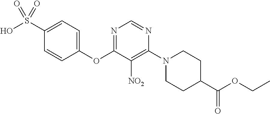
C1(OC2=NC=NC(N3CCC(C(OCC)=O)CC3)=C2[NO2])=CC=C(S(O)(=O)=O)C=C1
